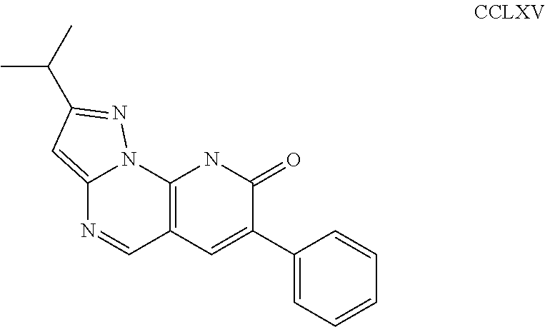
C12=C(C=C(C3=CC=CC=C3)C(=O)N1)C=NC1=CC(C(C)C)=NN21
